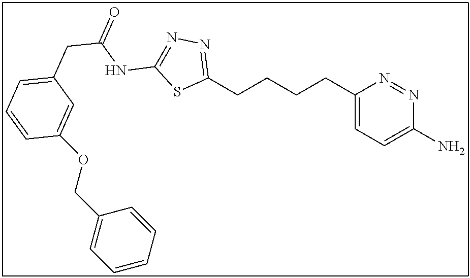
C1(CCCCC2=CC=C(N)N=N2)=NN=C(NC(CC2=CC=CC(OCC3=CC=CC=C3)=C2)=O)S1
